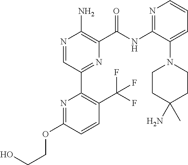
N1=CC(C2=C(C(F)(F)F)C=CC(OCCO)=N2)=NC(C(NC2=NC=CC=C2N2CCC(N)(C)CC2)=O)=C1N
